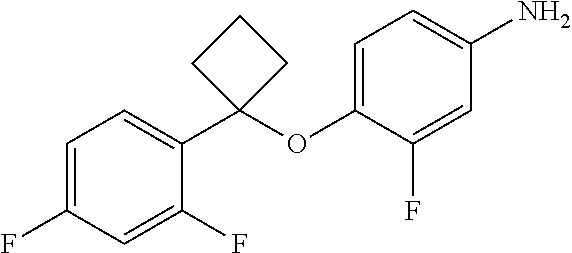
C1=C(F)C=C(F)C(C2(OC3=CC=C(N)C=C3F)CCC2)=C1
